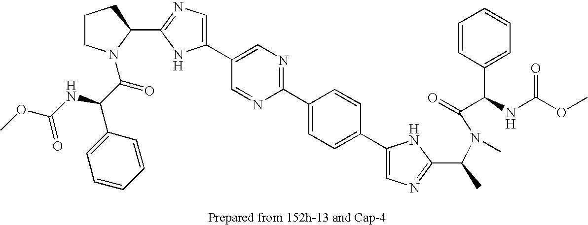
C1(C2=CN=C(C3=CC=C(C4=CN=C(C(C)N(C(=O)C(NC(OC)=O)C5=CC=CC=C5)C)N4)C=C3)N=C2)=CN=C(C2N(C(C(C3=CC=CC=C3)NC(OC)=O)=O)CCC2)N1
